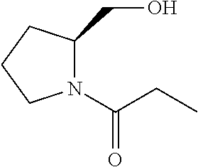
N1(C(CC)=O)C(CO)CCC1
